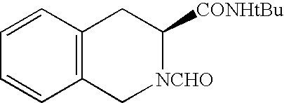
C12=C(C=CC=C1)CC([CONHtBu])[NCHO]C2
